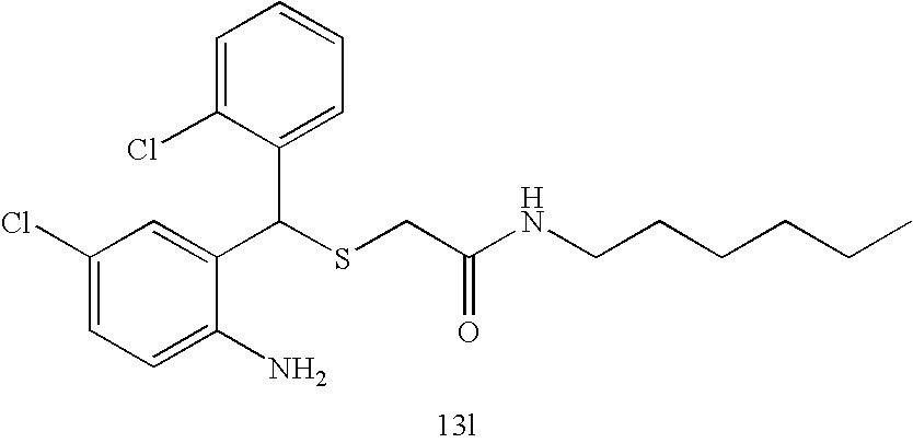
C1=C(N)C(C(SCC(=O)NCCCCCC)C2=CC=CC=C2Cl)=CC(Cl)=C1
